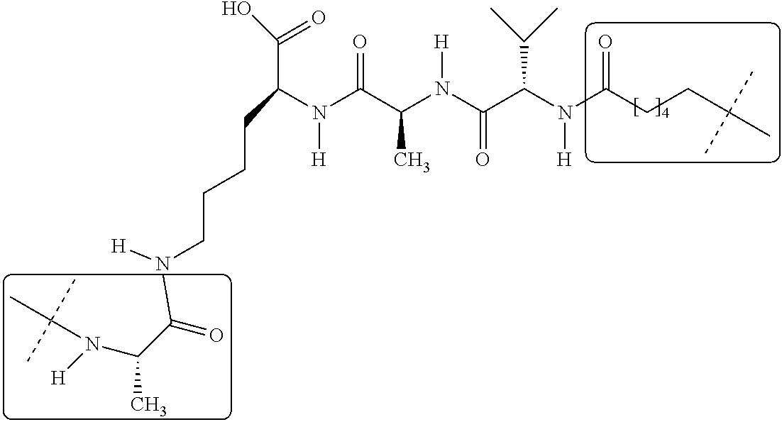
N(C(C(N(C(C(N(C(CCC(C)(C)C)=O)[H])C(C)C)=O)[H])C)=O)(C(CCCCN(C(C(N([H])C(C)(C)C)C)=O)[H])C(O)=O)[H]
